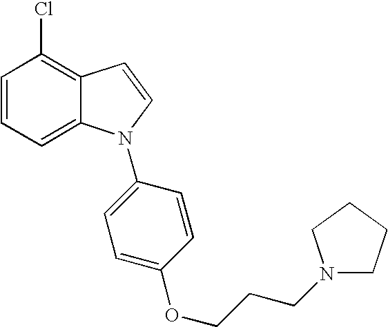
C1=CC=C2C(=C1Cl)C=CN2C1=CC=C(OCCCN2CCCC2)C=C1
